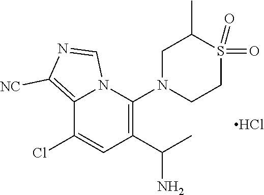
C1(C(C)N)=C(N2CCS(=O)(=O)C(C)C2)N2C(=C([NC])N=C2)C(Cl)=C1.Cl
